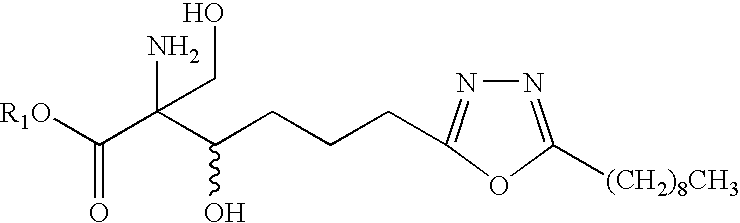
[R1O]C(C(C(CCCC1=NN=C([(CH2)8CH3])O1)O)(N)CO)=O
